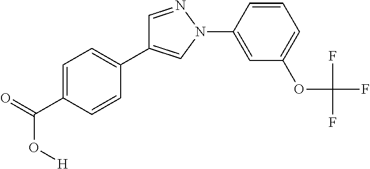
C1(C(=O)O[H])=CC=C(C2=CN(C3=CC(OC(F)(F)F)=CC=C3)N=C2)C=C1
